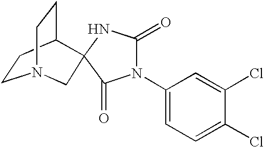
C1CC2CCN1CC21NC(=O)N(C2=CC=C(Cl)C(Cl)=C2)C1=O
